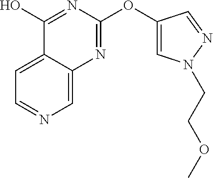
C1=NC=C2C(=C1)C(O)=NC(OC1=CN(CCOC)N=C1)=N2
